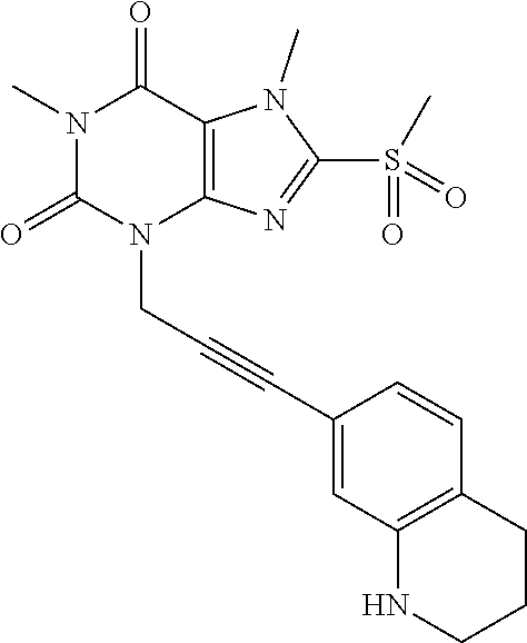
N1(C)C(=O)N(CC#CC2=CC3=C(C=C2)CCCN3)C2=C(C1=O)N(C)C(S(C)(=O)=O)=N2
